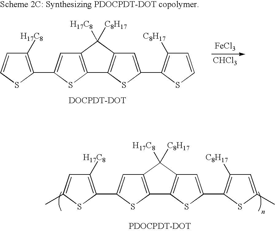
[DOCPDT-DOT].C12=C(SC(C3=C([C8H17])C=CS3)=C1)C1=C(C2([H17C8])[C8H17])C=C(C2=C([H17C8])C=CS2)S1.[CHCl3].[FeCl3].[PDOCPDT-DOT].C12=C(SC(C3=C([C8H17])C=C(C)S3)=C1)C1=C(C2([H17C8])[C8H17])C=C(C2=C([H17C8])C=C(C)S2)S1
